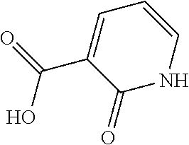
OC(=O)C1=CC=CNC1=O
